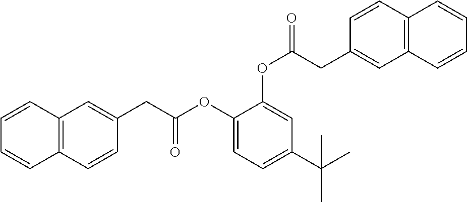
C1=CC2=C(C=C1)C=CC(CC(OC1=CC=C(C(C)(C)C)C=C1OC(=O)CC1=CC3=C(C=C1)C=CC=C3)=O)=C2
